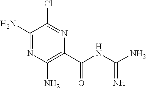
C1(N)=NC(N)=C(C(NC(N)=N)=O)N=C1Cl
